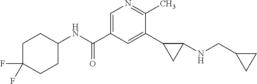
C1(NC(C2=CN=C(C)C(C3CC3NCC3CC3)=C2)=O)CCC(F)(F)CC1
